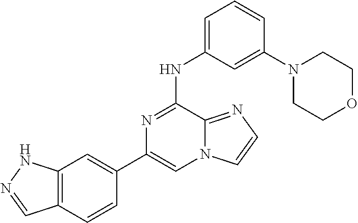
C1(C2=CC3=C(C=C2)C=NN3)=CN2C(=NC=C2)C(NC2=CC=CC(N3CCOCC3)=C2)=N1
